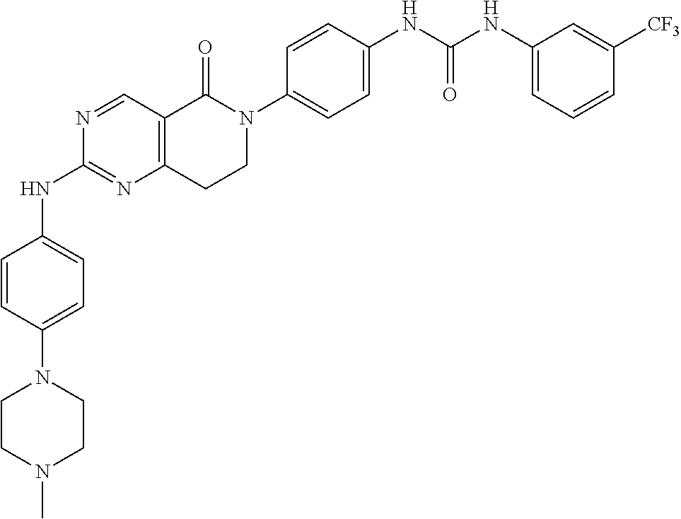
N1=CC2=C(N=C1NC1=CC=C(N3CCN(C)CC3)C=C1)CCN(C1=CC=C(NC(NC3=CC=CC([CF3])=C3)=O)C=C1)C2=O
